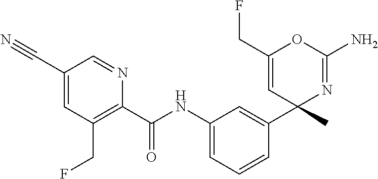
C1(C(NC2=CC=CC(C3(C)N=C(N)OC(CF)=C3)=C2)=O)=C(CF)C=C(C#N)C=N1
